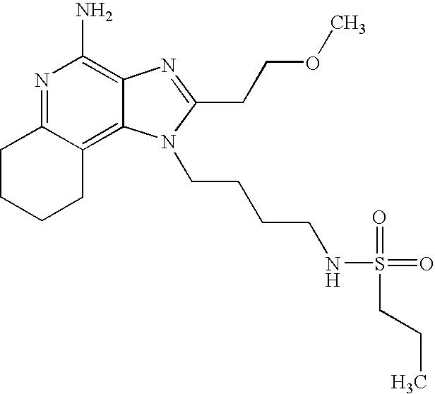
N1=C2C(=C3C(=C1N)N=C(CCOC)N3CCCCNS(=O)(CCC)=O)CCCC2
